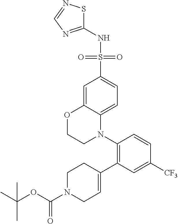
C1=C2C(=CC=C1S(=O)(=O)NC1=NC=NS1)N(C1=C(C3=CCN(C(OC(C)(C)C)=O)CC3)C=C([CF3])C=C1)CCO2
